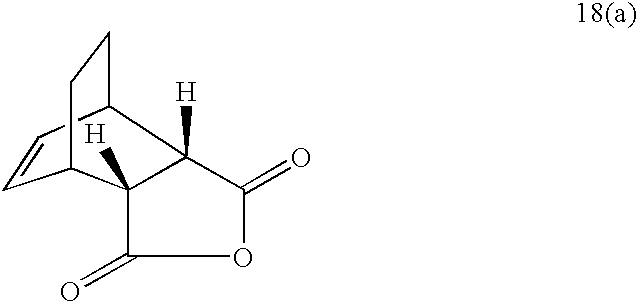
C1=CC2CCC1C1([H])C(=O)OC(=O)C21[H]
